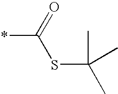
*C(=O)SC(C)(C)C
